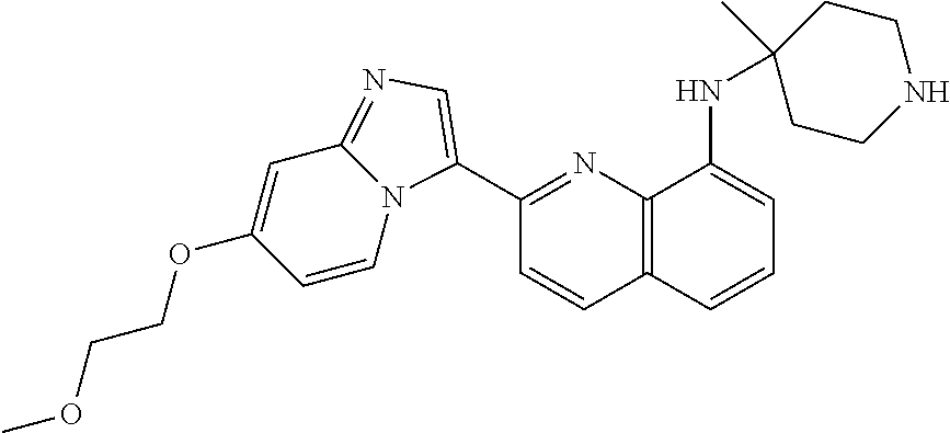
C1(C2=CN=C3C=C(OCCOC)C=CN32)=NC2=C(C=C1)C=CC=C2NC1(C)CCNCC1
